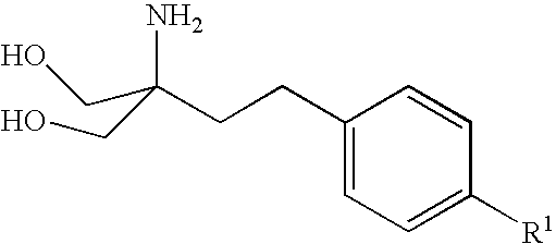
C(N)(CO)(CCC1=CC=C([R1])C=C1)CO
